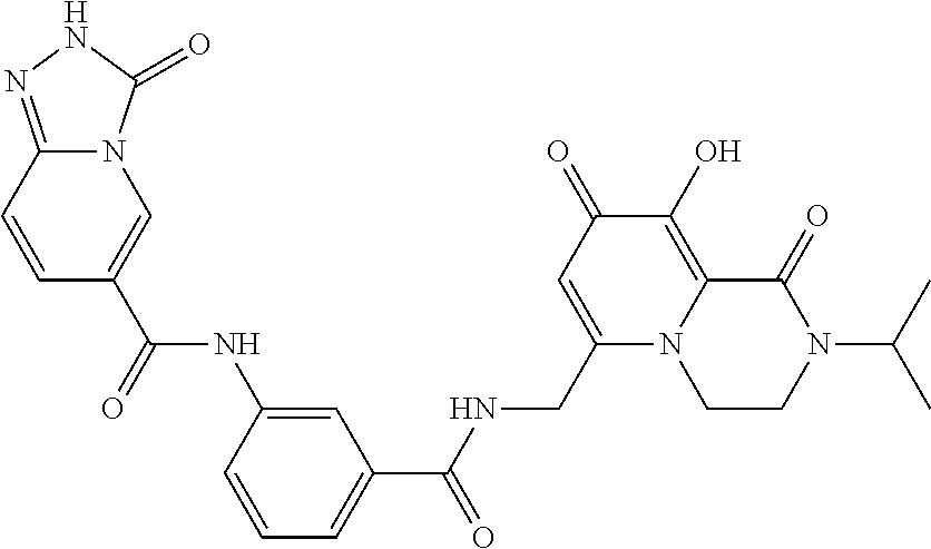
C1=CC2=NNC(=O)N2C=C1C(NC1=CC(C(NCC2=CC(=O)C(O)=C3N2CCN(C(C)C)C3=O)=O)=CC=C1)=O
